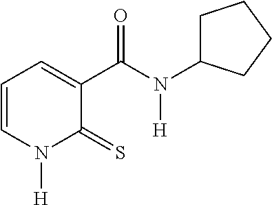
C1=CN([H])C(=S)C(C(N([H])C2CCCC2)=O)=C1
